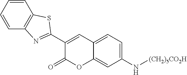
C12=CC=C(N[(CH2)5CO2H])C=C1OC(=O)C(C1=NC3=C(S1)C=CC=C3)=C2
